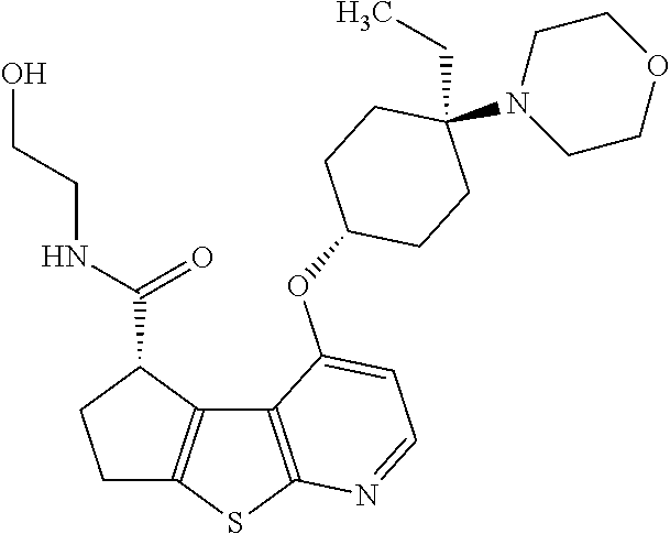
C12=C(SC3=C1C(C(NCCO)=O)CC3)N=CC=C2OC1CCC(CC)(N2CCOCC2)CC1
